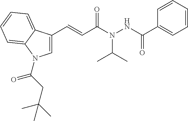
C1=C(C=CC(N(NC(C2=CC=CC=C2)=O)C(C)C)=O)C2=CC=CC=C2N1C(CC(C)(C)C)=O
